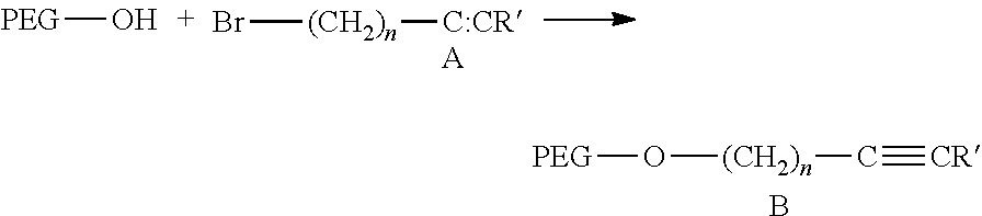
[PEG]O.Br[(CH2)n][C:CR].[A].[PEG]O[(CH2)n]C#[CR].B
